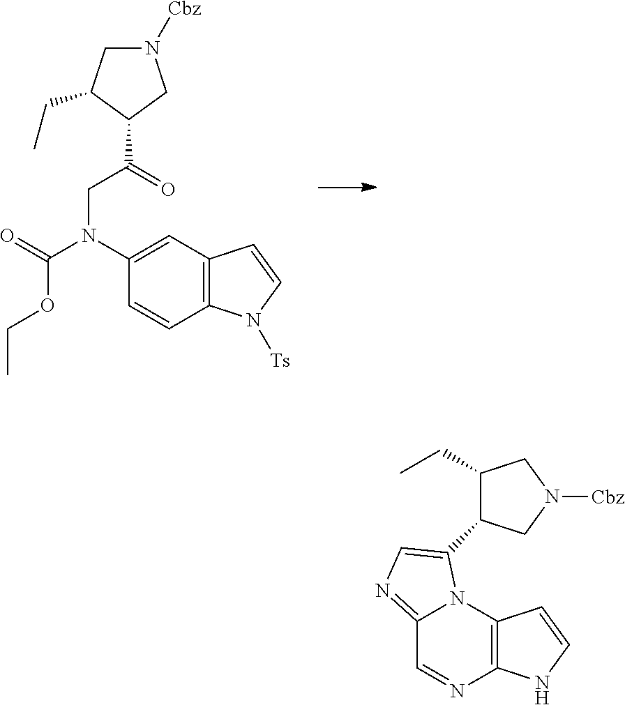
C12=C(C=C(N(C(OCC)=O)CC(=O)C3CN([Cbz])CC3CC)C=C1)C=CN2[Ts].C12=C(N3C(=NC=C3C3C(CC)CN([Cbz])C3)C=N1)C=CN2
